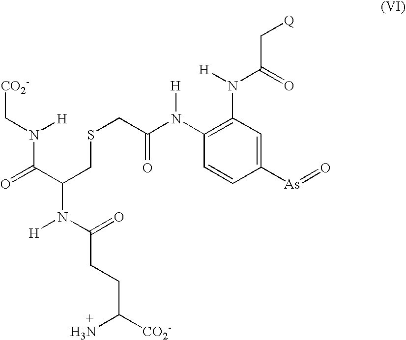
[CO2-]CN([H])C(C(CSCC(=O)N(C1=C(N(C(=O)C[Q])[H])C=C([As]=O)C=C1)[H])N(C(=O)CCC([CO2-])N)[H])=O
